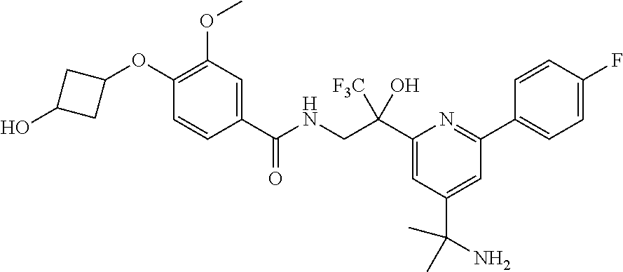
C1(C(NCC(C2=CC(C(N)(C)C)=CC(C3=CC=C(F)C=C3)=N2)([F3C])O)=O)=CC(OC)=C(OC2CC(O)C2)C=C1
